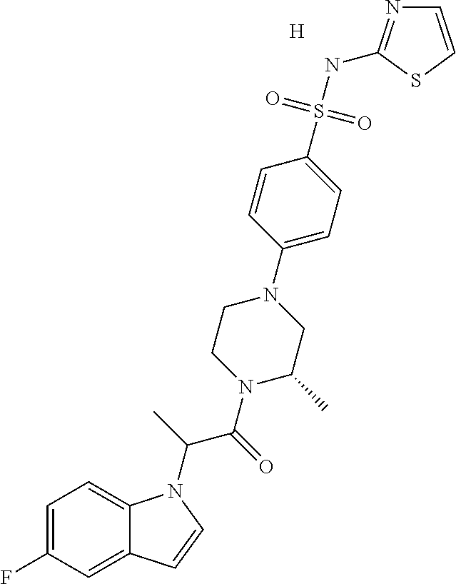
[H].C1=C(F)C=C2C(=C1)N(C(C(N1C(C)CN(C3=CC=C(S(NC4=NC=CS4)(=O)=O)C=C3)CC1)=O)C)C=C2
